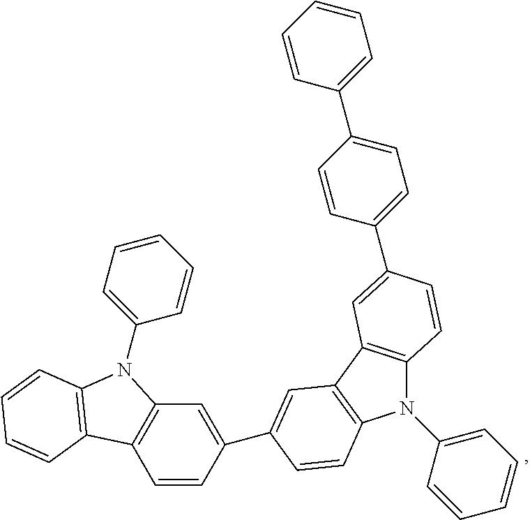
C12=C(C=CC(C3=CC4=C(N(C5=CC=CC=C5)C5=C4C=C(C4=CC=C(C6=CC=CC=C6)C=C4)C=C5)C=C3)=C1)C1=C(N2C2=CC=CC=C2)C=CC=C1
